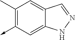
C1(C)=C(->C)C=C2C(=C1)C=NN2
